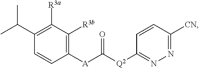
C1=CC([A]C([Q2]C2=NN=C([CN])C=C2)=O)=C([R3b])C([R3a])=C1C(C)C
